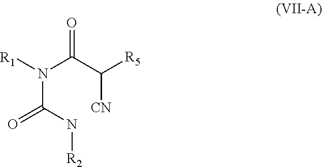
N(C(N[R2])=O)(C(C([CN])[R5])=O)[R1]
